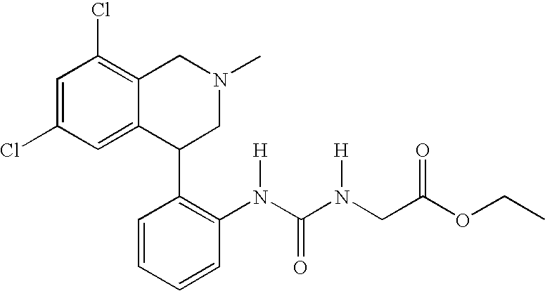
C1=C(Cl)C=C2C(=C1Cl)CN(C)CC2C1=C(N(C(=O)N([H])CC(=O)OCC)[H])C=CC=C1
